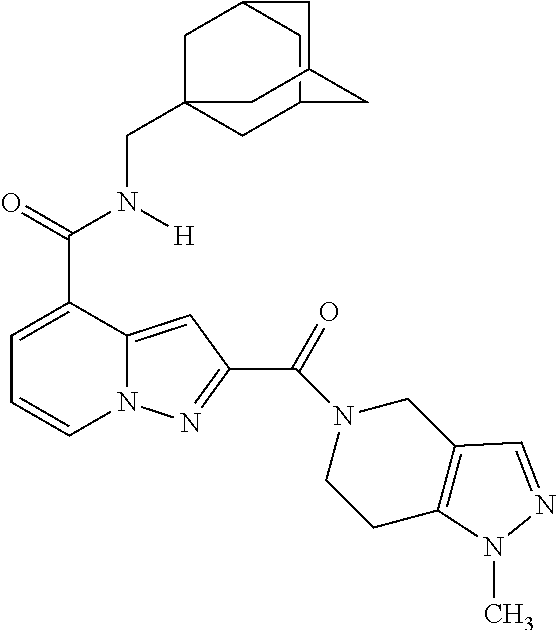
C1=C(C(=O)N([H])CC23CC4CC(C2)CC(C4)C3)C2=CC(C(=O)N3CCC4=C(C3)C=NN4C)=NN2C=C1
